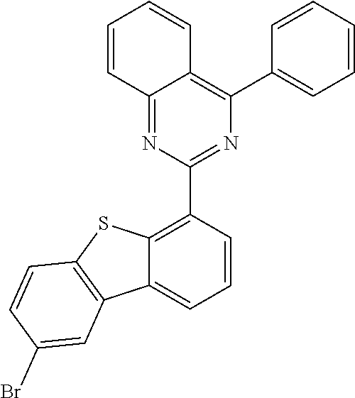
C1(C2=NC(C3=CC=CC=C3)=C3C(=N2)C=CC=C3)=C2C(=CC=C1)C1=C(S2)C=CC(Br)=C1
